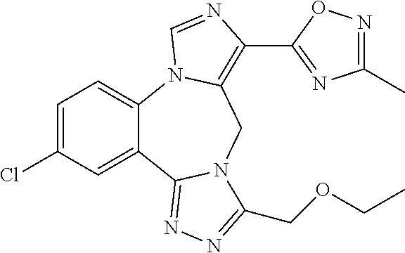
C1=C(Cl)C=C2C(=C1)N1C(=C(C3=NC(C)=NO3)N=C1)CN1C2=NN=C1COCC
